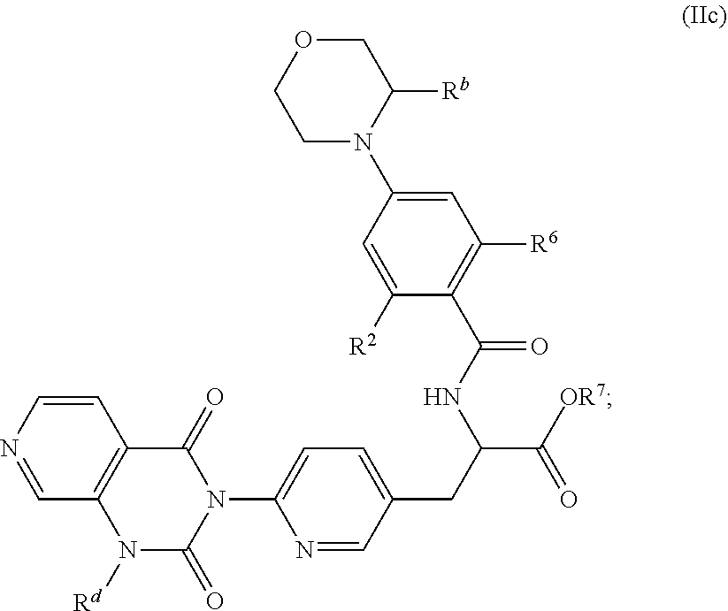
C1=C(N2C([Rb])COCC2)C=C([R2])C(C(NC(CC2=CC=C(N3C(=O)C4=C(N([Rd])C3=O)C=NC=C4)N=C2)C([OR7])=O)=O)=C1[R6]
